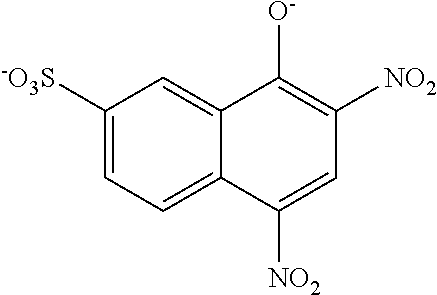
C1([-O3S])=CC=C2C(=C1)C([O-])=C([NO2])C=C2[NO2]
